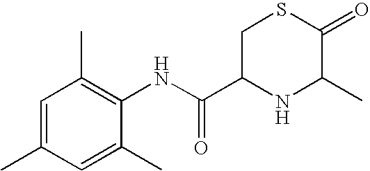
C1=C(C)C=C(C)C(NC(C2NC(C)C(=O)SC2)=O)=C1C
